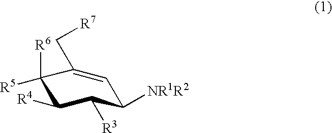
C1([NR1R2])C([R3])C([R4])C([R5])([R6])C(C[R7])=C1
